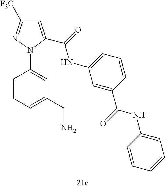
C1=C(C(=O)NC2=CC=CC(C(=O)NC3=CC=CC=C3)=C2)N(C2=CC(CN)=CC=C2)N=C1[F3C]
